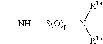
CN[S(O)p]N([R1b])[R1a]
